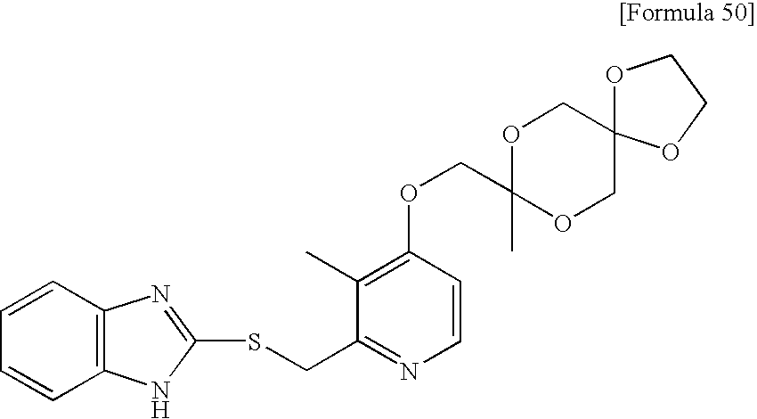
O(CC1(C)OCC2(CO1)OCCO2)C1=C(C)C(CSC2=NC3=C(N2)C=CC=C3)=NC=C1
